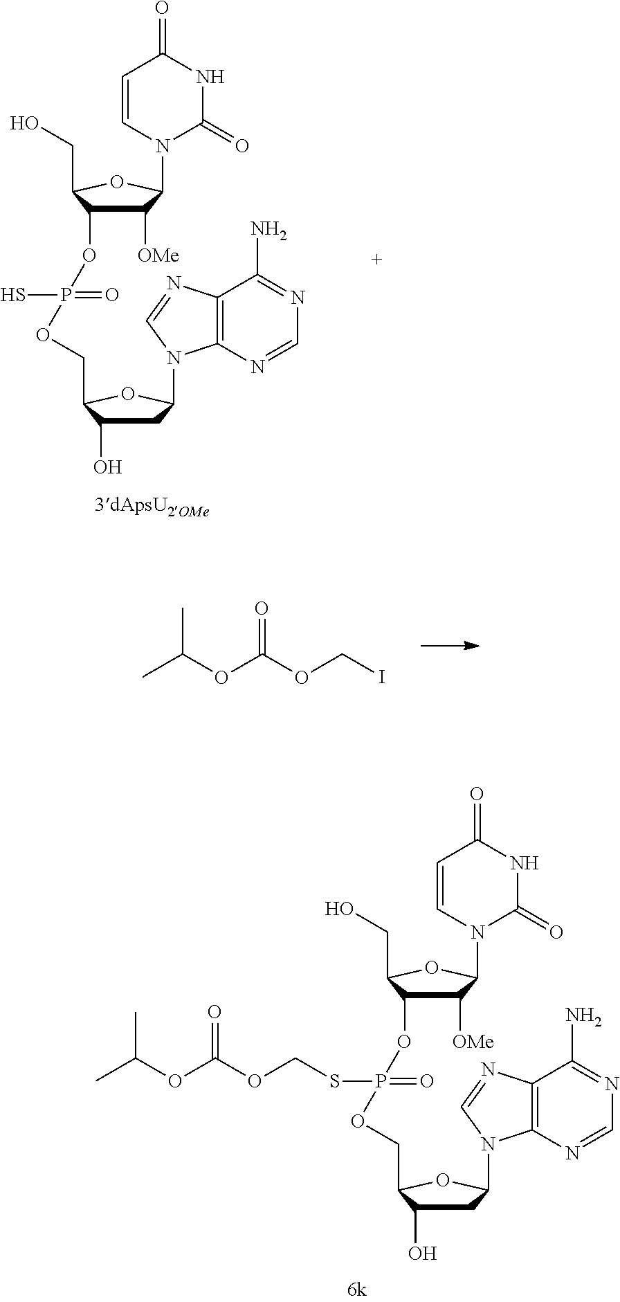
C1=CN(C2C([OMe])C(OP(OCC3C(O)CC(N4C5=C(N=C4)C(N)=NC=N5)O3)(=O)S)C(CO)O2)C(=O)NC1=O.CC(OC(OCI)=O)C.C1=CN(C2C([OMe])C(OP(OCC3C(O)CC(N4C5=C(N=C4)C(N)=NC=N5)O3)(=O)SCOC(OC(C)C)=O)C(CO)O2)C(=O)NC1=O
